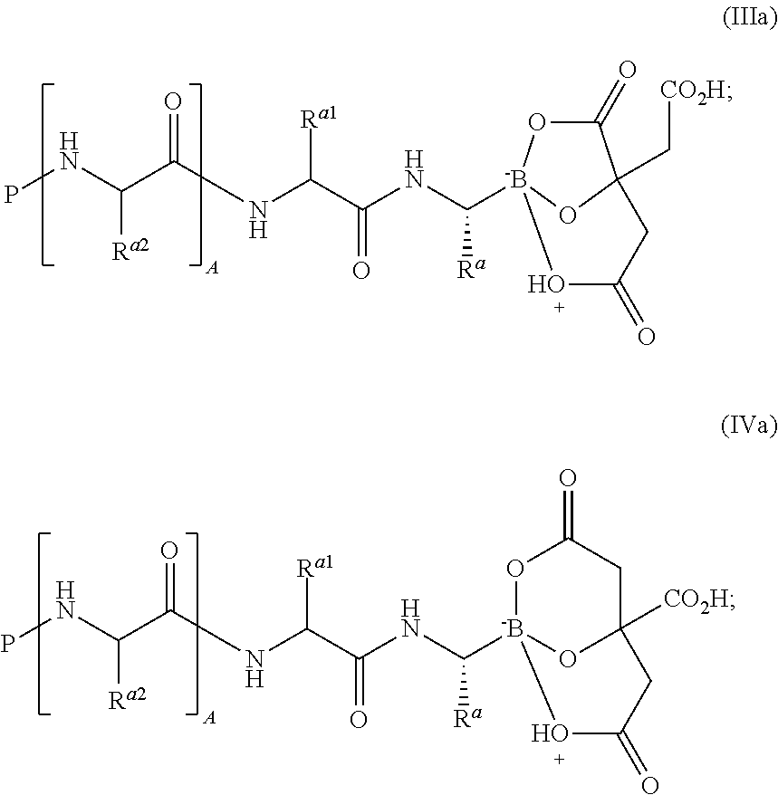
C(NC(C(NC(C([Ra2])NP)=O)[Ra1])=O)([Ra])[-B]12OC(=O)C(C[CO2H])(O1)CC(=O)O2.C(NC(C(NC(C([Ra2])NP)=O)[Ra1])=O)([Ra])[-B]12OC(=O)CC([CO2H])(O1)CC(=O)O2
